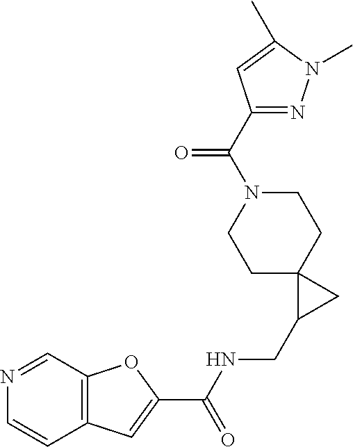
C12=C(C=NC=C1)OC(C(NCC1CC13CCN(C(=O)C1=NN(C)C(C)=C1)CC3)=O)=C2
